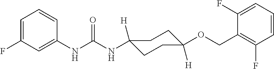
C1=C(F)C=C(NC(NC2([H])CCC([H])(OCC3=C(F)C=CC=C3F)CC2)=O)C=C1
